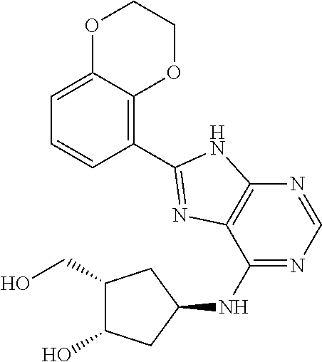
C(C1C(O)CC(NC2=NC=NC3=C2N=C(C2=C4C(=CC=C2)OCCO4)N3)C1)O
